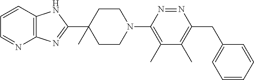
C12=C(C=CC=N1)NC(C1(C)CCN(C3=C(C)C(C)=C(CC4=CC=CC=C4)N=N3)CC1)=N2
